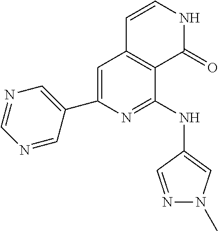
C1(C2=CC3=C(C(NC4=CN(C)N=C4)=N2)C(=O)NC=C3)=CN=CN=C1
